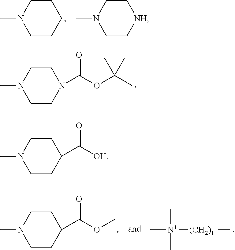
C1CN(C)CCC1.C1CN(C)CC[NH]1.C1CN(C)CCN1C(OC(C)(C)C)=O.C1CN(C)CCC1C(OC)=O.[N+](C)(C)(C)[(CH2)11]C.C1CN(C)CCC1C([OH])=O
